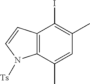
C12=C(C(C)=CC(C)=C1I)N([Ts])C=C2
